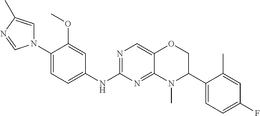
N1(C2=CC=C(NC3=NC=C4C(=N3)N(C)C(C3=CC=C(F)C=C3C)CO4)C=C2OC)C=C(C)N=C1
